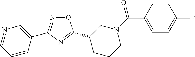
O1N=C(C2=CN=CC=C2)N=C1C1CCCN(C(=O)C2=CC=C(F)C=C2)C1
